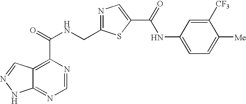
C12=NC=NC(C(=O)NCC3=NC=C(C(=O)NC4=CC=C([Me])C([CF3])=C4)S3)=C1C=NN2
